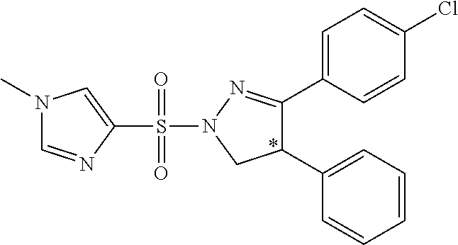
C1=C(C2=NN(S(C3=CN(C)C=N3)(=O)=O)CC2C2=CC=CC=C2)C=CC(Cl)=C1
